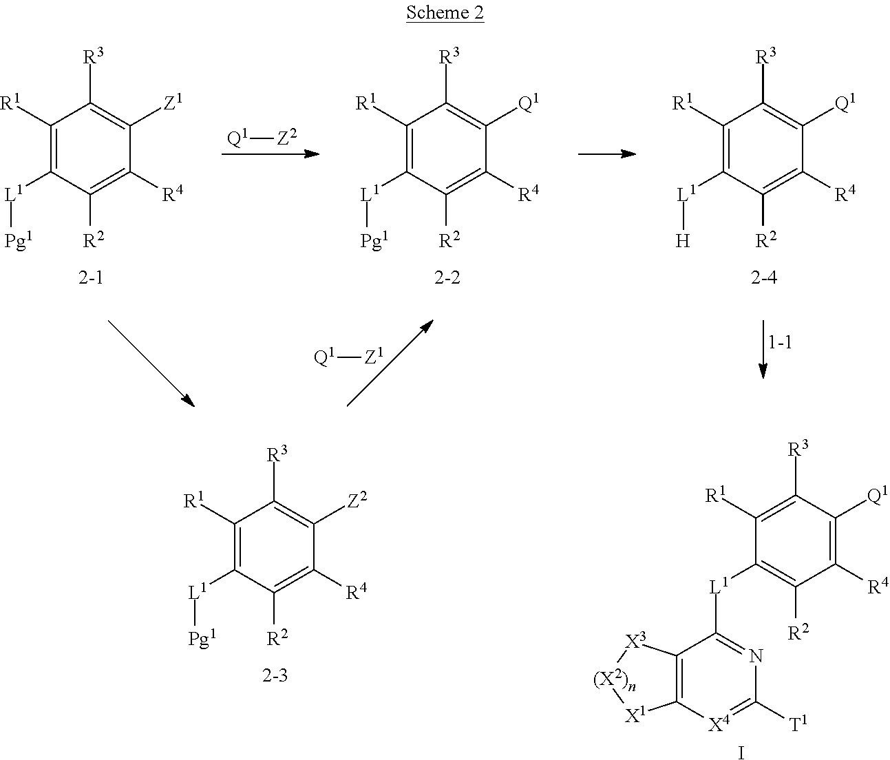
[Q1][Z2].C1([R1])=C([L1][Pg1])C([R2])=C([R4])C([Q1])=C1[R3].C1([R1])=C([L1][Pg1])C([R2])=C([R4])C([Z1])=C1[R3].C1([R1])=C([L1][H])C([R2])=C([R4])C([Q1])=C1[R3].[Q1][Z1].C1([R1])=C([L1][Pg1])C([R2])=C([R4])C([Z2])=C1[R3].C1([R1])=C([R3])C([Q1])=C([R4])C([R2])=C1[L1]C1=NC([T1])=[X4]C2=C1[X3][(X2)n][X1]2.I
